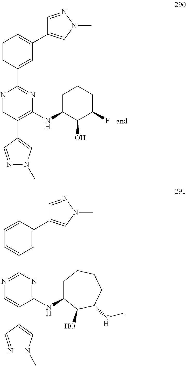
C1=NN(C)C=C1C1=CC=CC(C2=NC(NC3C(O)C(F)CCC3)=C(C3=CN(C)N=C3)C=N2)=C1.C1=NN(C)C=C1C1=CC(C2=NC=C(C3=CN(C)N=C3)C(NC3CCCCC(NC)C3O)=N2)=CC=C1
